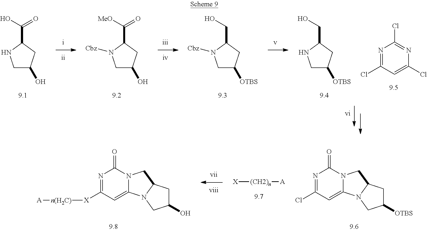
N12C(=CC(Cl)=NC1=O)N1C(C2)CC([OTBS])C1.[X][(CH2)n][A].N12C(=CC([X][n(H2C)][A])=NC1=O)N1C(C2)CC(O)C1.C1C(O)CC(C(=O)O)N1.C1C(O)CC(C(=O)[MeO])N1[Cbz].C1C([OTBS])CC(CO)N1[Cbz].N1=C(Cl)C=C(Cl)N=C1Cl.C1C([OTBS])CC(CO)N1
